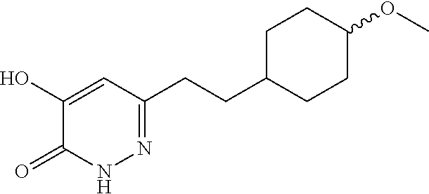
C1C(OC)CCC(CCC2=NNC(=O)C(O)=C2)C1
